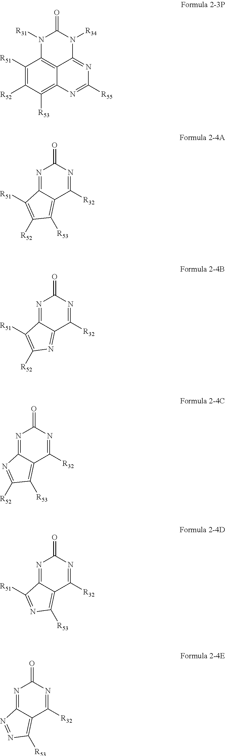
C1([R51])=C([R52])C([R53])=C2C3=C1N([R31])C(=O)N([R34])C3=NC([R55])=N2.N1=C2C(=C([R53])C([R52])=C2[R51])C([R32])=NC1=O.N1=C2C(=NC([R52])=C2[R51])C([R32])=NC1=O.N1=C2C(=C([R53])C([R52])=N2)C([R32])=NC1=O.N1=C2C(=C([R53])N=C2[R51])C([R32])=NC1=O.N1=C2C(=C([R53])N=N2)C([R32])=NC1=O
